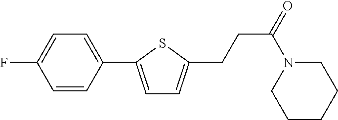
C1=CC(C2=CC=C(CCC(=O)N3CCCCC3)S2)=CC=C1F
